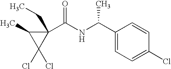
C1(C)C(C(NC(C2=CC=C(Cl)C=C2)C)=O)(CC)C1(Cl)Cl
